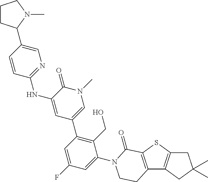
C12=C(SC3=C1CC(C)(C)C3)C(=O)N(C1=CC(F)=CC(C3=CN(C)C(=O)C(NC4=NC=C(C5CCCN5C)C=C4)=C3)=C1CO)CC2
